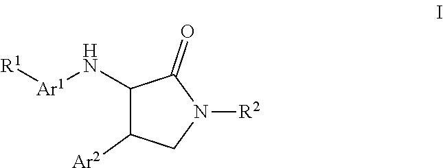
C1(N[Ar1][R1])C([Ar2])CN([R2])C1=O
